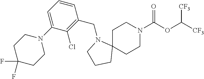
C1C2(CCN(C(OC([CF3])[CF3])=O)C1)N(CC1=C(Cl)C(N3CCC(F)(F)CC3)=CC=C1)CCC2
